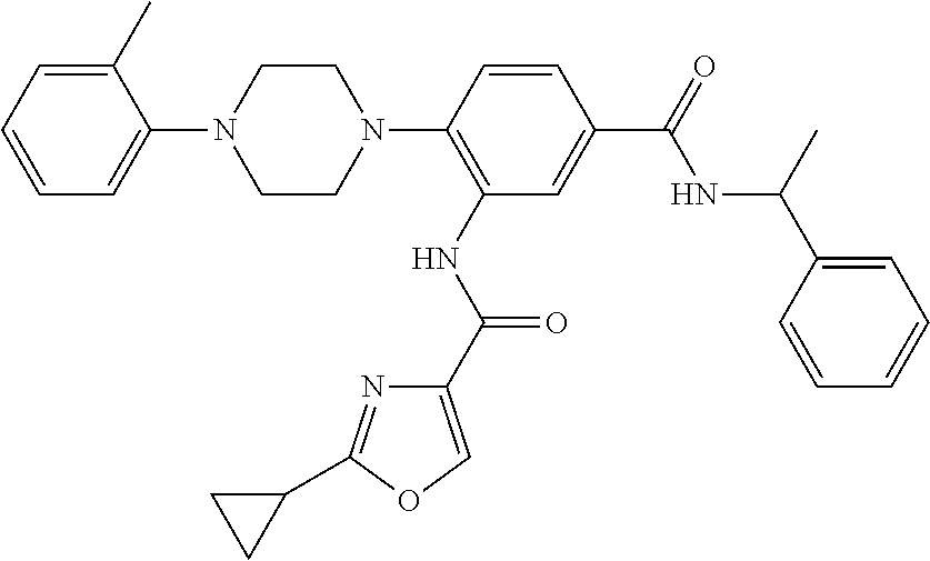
C1=CC=C(C)C(N2CCN(C3=C(NC(C4=COC(C5CC5)=N4)=O)C=C(C(=O)NC(C4=CC=CC=C4)C)C=C3)CC2)=C1
